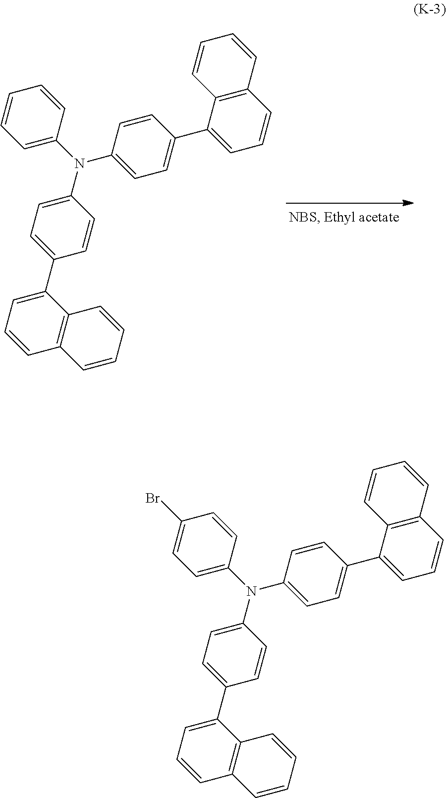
C1=C(N(C2=CC=C(C3=CC=CC4=C3C=CC=C4)C=C2)C2=CC=C(C3=CC=CC4=C3C=CC=C4)C=C2)C=CC=C1.C1=C(N(C2=CC=C(C3=CC=CC4=C3C=CC=C4)C=C2)C2=CC=C(C3=CC=CC4=C3C=CC=C4)C=C2)C=CC(Br)=C1
